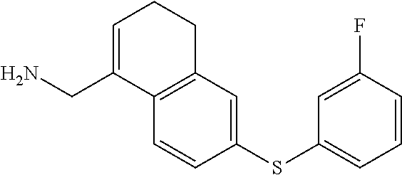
C1=CC(SC2=CC=CC(F)=C2)=CC2=C1C(CN)=CCC2
